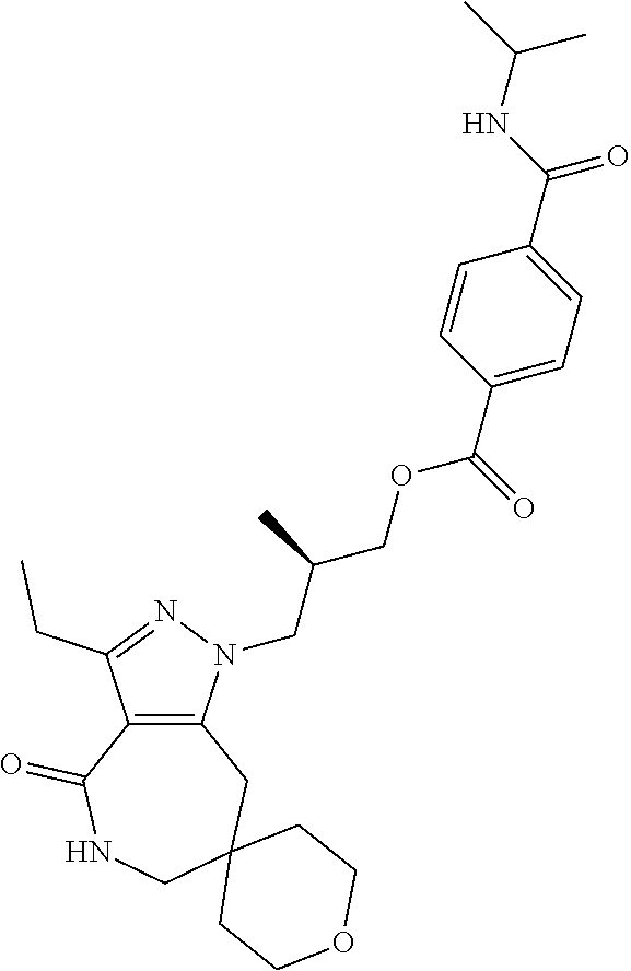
C12=C(N(CC(COC(C3=CC=C(C(=O)NC(C)C)C=C3)=O)C)N=C1CC)CC1(CNC2=O)CCOCC1
